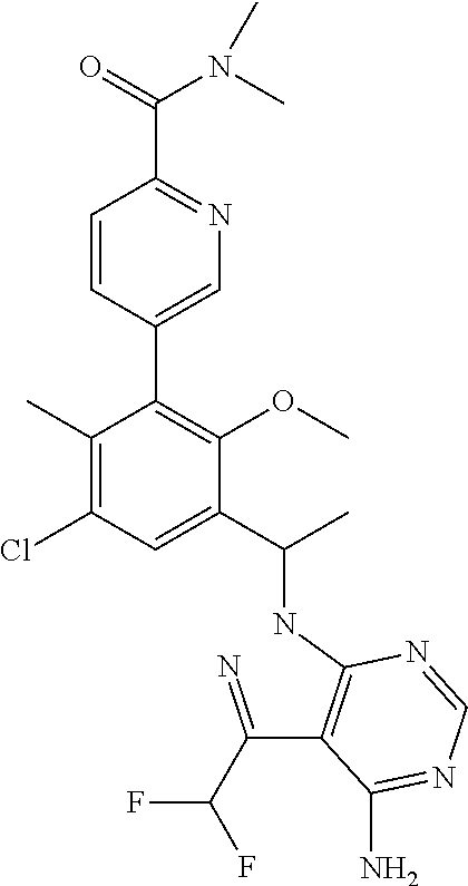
C1=CC(C2=C(OC)C(C(C)NC3=C(C(=N)C(F)F)C(N)=NC=N3)=CC(Cl)=C2C)=CN=C1C(=O)N(C)C
